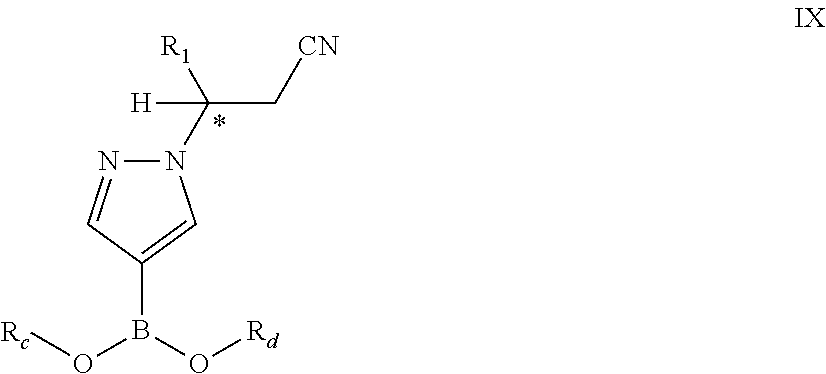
B(C1=CN(C([R1])(C[CN])[H])N=C1)(O[Rd])O[Rc]
